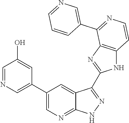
C1=NC=C(C2=CN=C3C(=C2)C(C2=NC4=C(N2)C=CN=C4C2=CN=CC=C2)=N[N H]3)C=C1O
